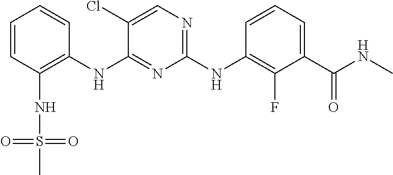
C1=CC(NS(=O)(=O)C)=C(NC2=NC(NC3=C(F)C(C(NC)=O)=CC=C3)=NC=C2Cl)C=C1
